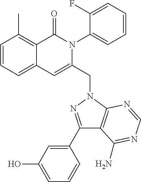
C1=CC=C2C(=C1C)C(=O)N(C1=CC=CC=C1F)C(CN1C3=C(C(C4=CC(O)=CC=C4)=N1)C(N)=NC=N3)=C2
